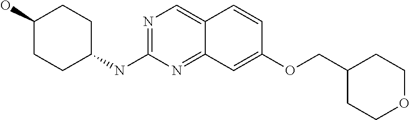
N1=C(NC2CCC(O)CC2)N=C2C(=C1)C=CC(OCC1CCOCC1)=C2
